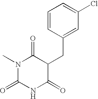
C1=CC(CC2C(=O)NC(=O)N(C)C2=O)=CC(Cl)=C1
